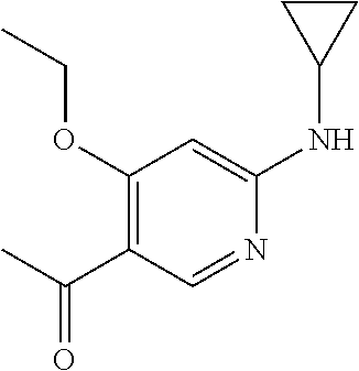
C1(OCC)=C(C(C)=O)C=NC(NC2CC2)=C1
